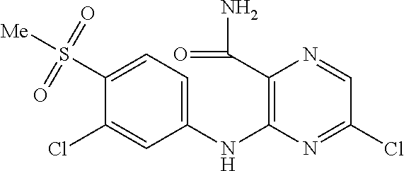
C1(S([Me])(=O)=O)=CC=C(NC2=C(C(=O)N)N=CC(Cl)=N2)C=C1Cl
